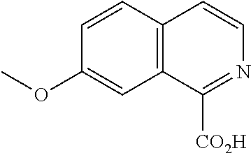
C12=C(C=CC(OC)=C1)C=CN=C2[CO2H]
